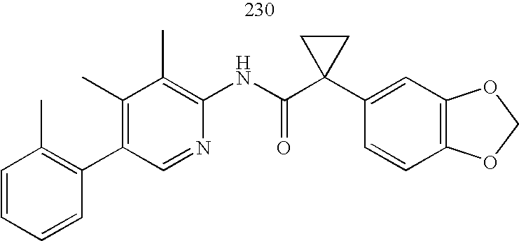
C1=CC=CC(C2=C(C)C(C)=C(NC(=O)C3(C4=CC5=C(C=C4)OCO5)CC3)N=C2)=C1C
